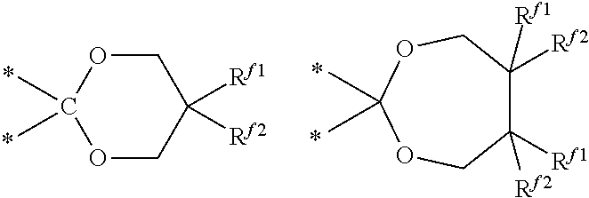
C1OC(C)(C)OCC1([Rf1])[Rf2].C1([Rf1])([Rf2])C([Rf2])([Rf1])COC(C)(C)OC1
